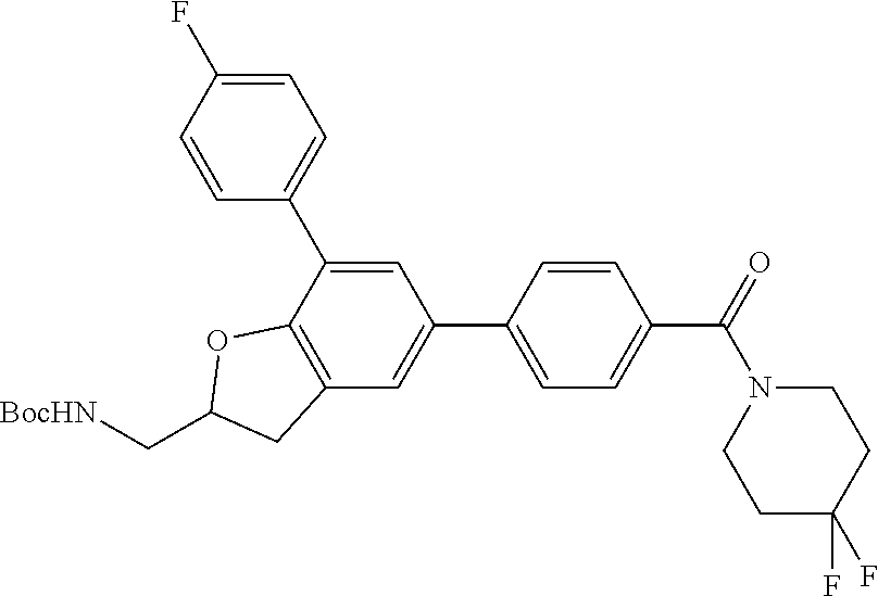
C1=C(C2=CC=C(F)C=C2)C2=C(C=C1C1=CC=C(C(=O)N3CCC(F)(F)CC3)C=C1)CC(C[BocHN])O2
